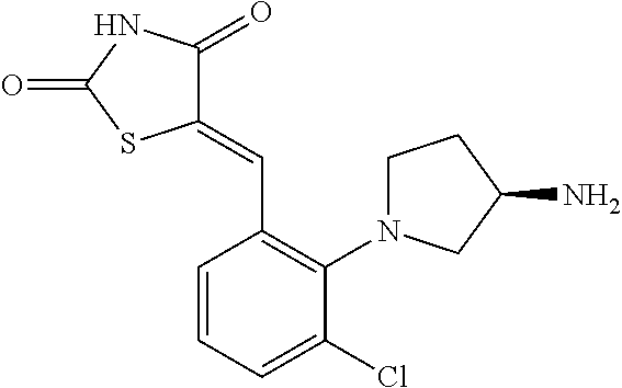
C1(=CC2=C(N3CCC(N)C3)C(Cl)=CC=C2)C(=O)NC(=O)S1
